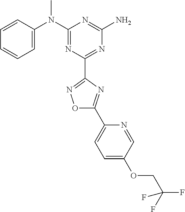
C1=CC(N(C2=NC(C3=NOC(C4=CC=C(OCC(F)(F)F)C=N4)=N3)=NC(N)=N2)C)=CC=C1
